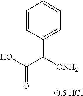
[0.5 HCl].OC(C([ONH2])C1=CC=CC=C1)=O
